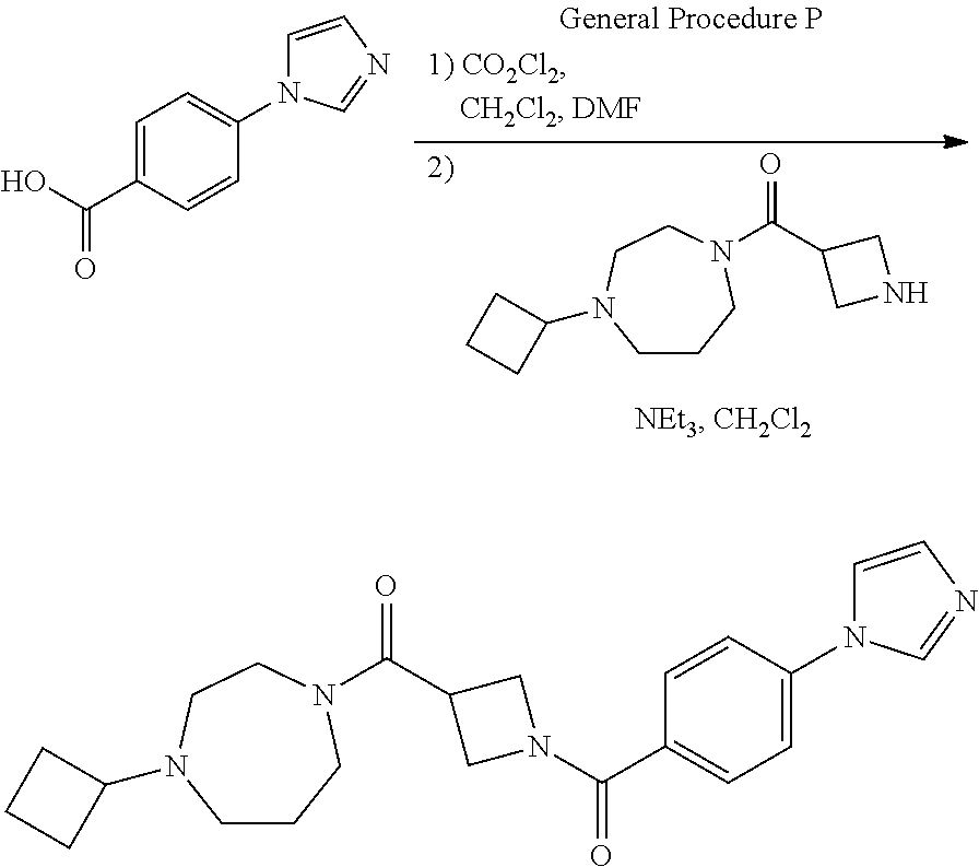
C1=C(C(O)=O)C=CC(N2C=CN=C2)=C1.C1CCN(C(C2CNC2)=O)CCN1C1CCC1.C1CCN(C(C2CN(C(C3=CC=C(N4C=CN=C4)C=C3)=O)C2)=O)CCN1C1CCC1
